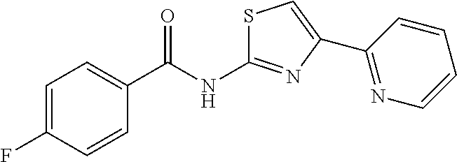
S1C(NC(C2=CC=C(F)C=C2)=O)=NC(C2=NC=CC=C2)=C1
